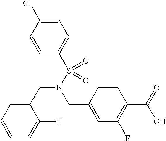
C1=C(Cl)C=CC(S(N(CC2=CC=CC=C2F)CC2=CC(F)=C(C(=O)O)C=C2)(=O)=O)=C1
